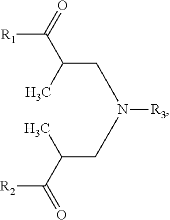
C(CN(CC(C)C([R2])=O)[R3])(C)C([R1])=O
